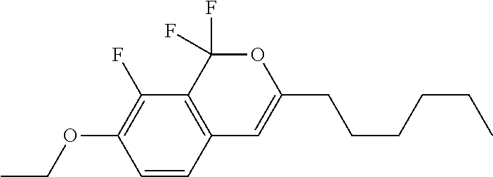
C1=CC2=C(C(F)=C1OCC)C(F)(F)OC(CCCCCC)=C2
